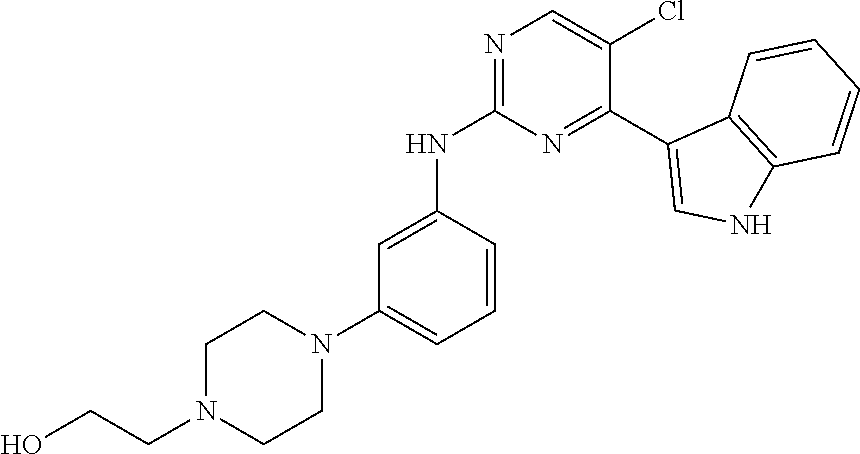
C1=C(NC2=NC=C(Cl)C(C3=CNC4=C3C=CC=C4)=N2)C=CC=C1N1CCN(CCO)CC1
